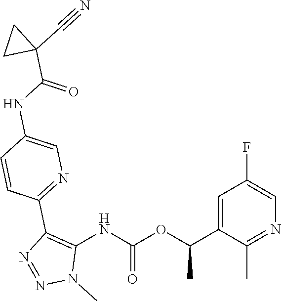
N(C(=O)OC(C1=CC(F)=CN=C1C)C)C1=C(C2=NC=C(NC(C3(C#N)CC3)=O)C=C2)N=NN1C
